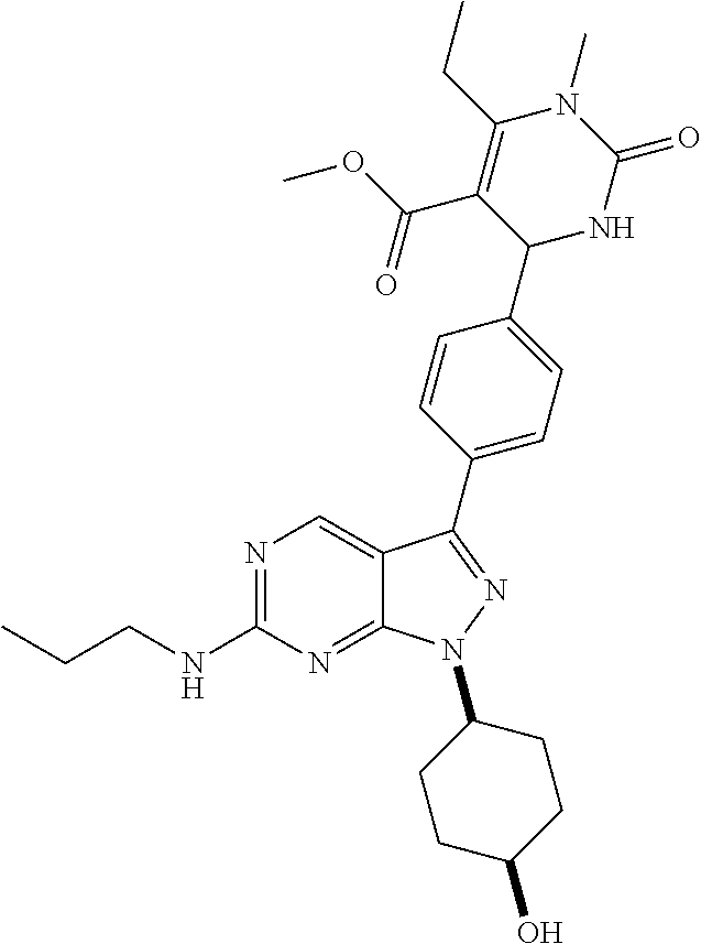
N1=C(NCCC)N=C2C(=C1)C(C1=CC=C(C3NC(=O)N(C)C(CC)=C3C(OC)=O)C=C1)=NN2C1CCC(O)CC1
